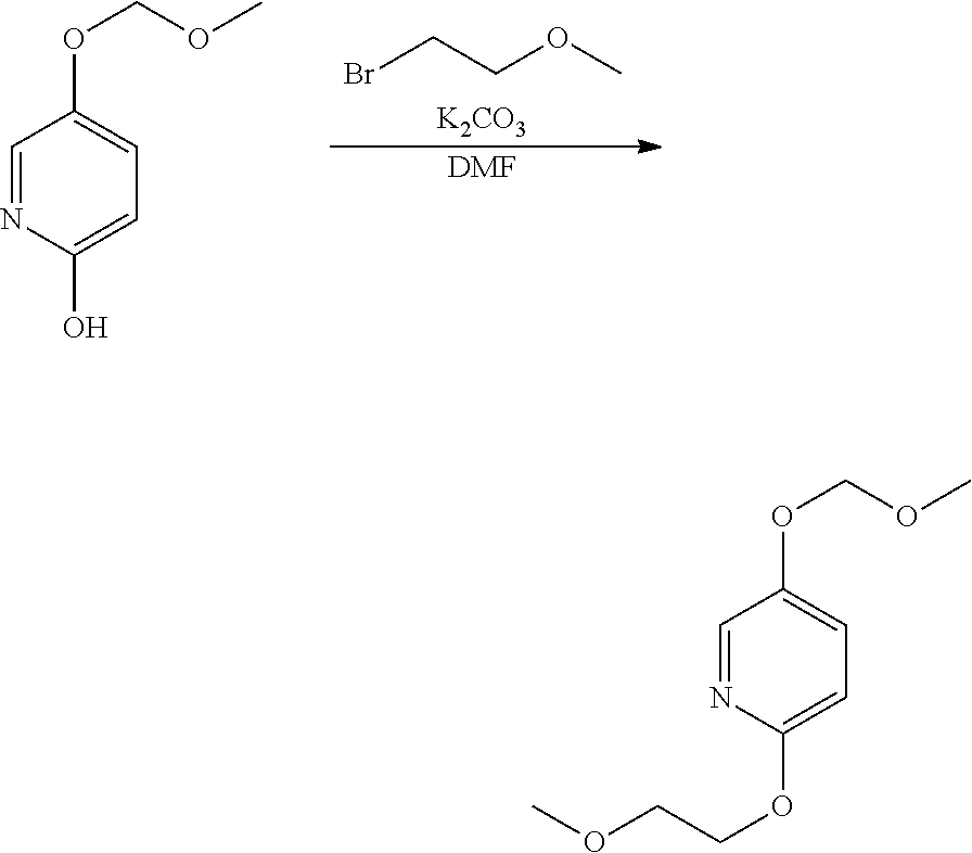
C1=NC(O)=CC=C1OCOC.BrCCOC.[K2CO3].[DMF].C1=NC(OCCOC)=CC=C1OCOC
